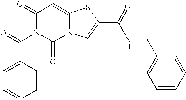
C1(=O)N(C(C2=CC=CC=C2)=O)C(=O)N2C(=C1)SC(C(=O)NCC1=CC=CC=C1)=C2
